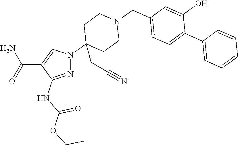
N1=C(NC(OCC)=O)C(C(=O)N)=CN1C1(CC#N)CCN(CC2=CC=C(C3=CC=CC=C3)C(O)=C2)CC1
